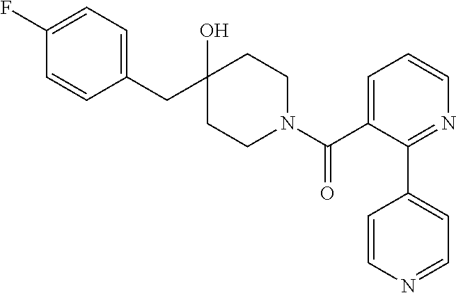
C1(CC2(O)CCN(C(C3=CC=CN=C3C3=CC=NC=C3)=O)CC2)=CC=C(F)C=C1
